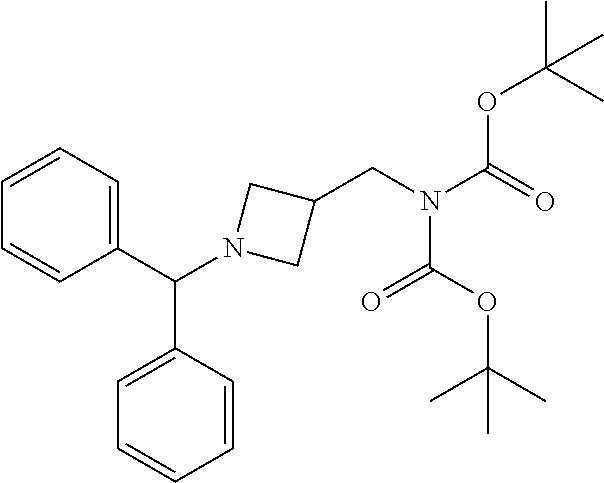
C1(CN(C(=O)OC(C)(C)C)C(OC(C)(C)C)=O)CN(C(C2=CC=CC=C2)C2=CC=CC=C2)C1
